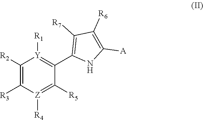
[Z]1([R4])=C([R5])C(C2=C([R7])C([R6])=C([A])N2)=[Y]([R1])C([R2])=C1[R3]
